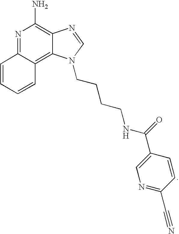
C1=CC=CC2=C3C(=C(N)N=C12)N=CN3CCCCNC(=O)C1=CN=C(C#N)C=C1
